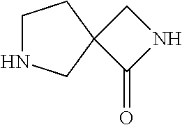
C1NCC2(C1)C(=O)NC2
